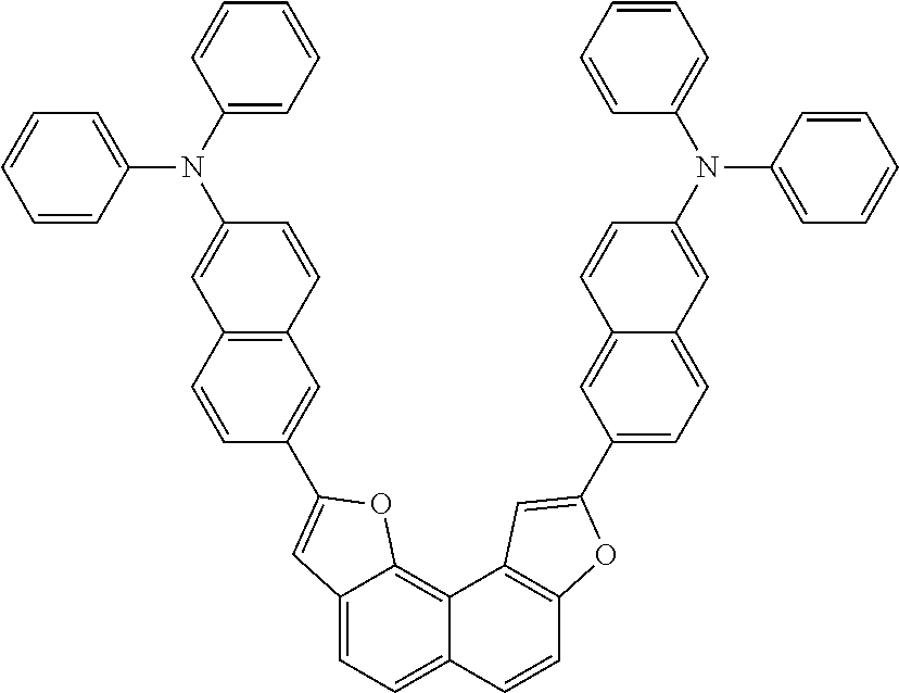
C12=CC=C3C(=C1OC(C1=CC4=C(C=C1)C=C(N(C1=CC=CC=C1)C1=CC=CC=C1)C=C4)=C2)C1=C(C=C3)OC(C2=CC=C3C(=C2)C=CC(N(C2=CC=CC=C2)C2=CC=CC=C2)=C3)=C1
